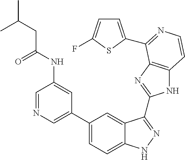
C1(C2=CN=CC(NC(=O)CC(C)C)=C2)=CC=C2C(=C1)C(C1=NC3=C(N1)C=CN=C3C1=CC=C(F)S1)=NN2
